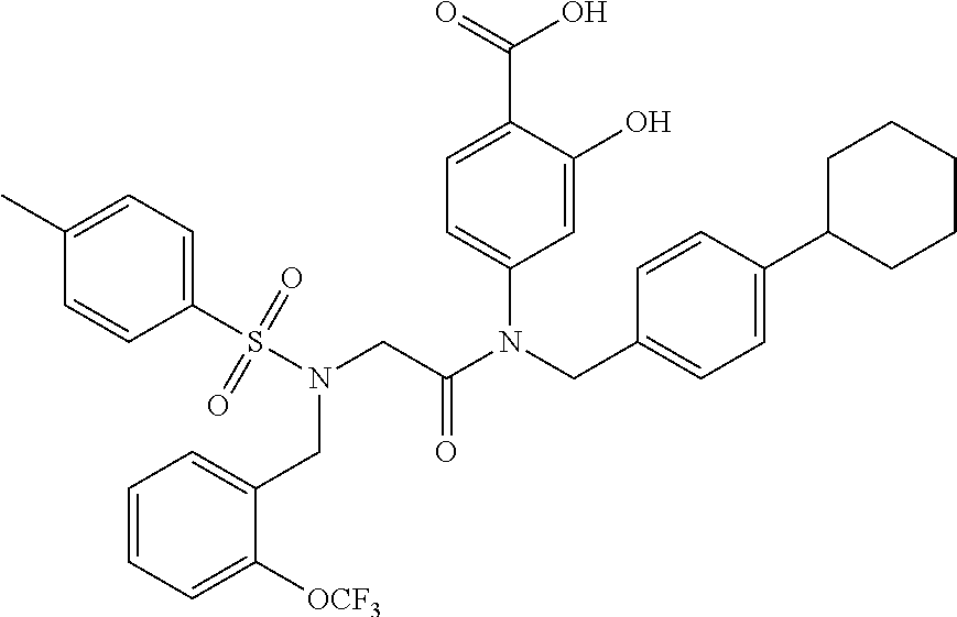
C1=C(O)C(C(=O)O)=CC=C1N(CC1=CC=C(C2CCCCC2)C=C1)C(CN(S(C1=CC=C(C)C=C1)(=O)=O)CC1=CC=CC=C1[OCF3])=O
